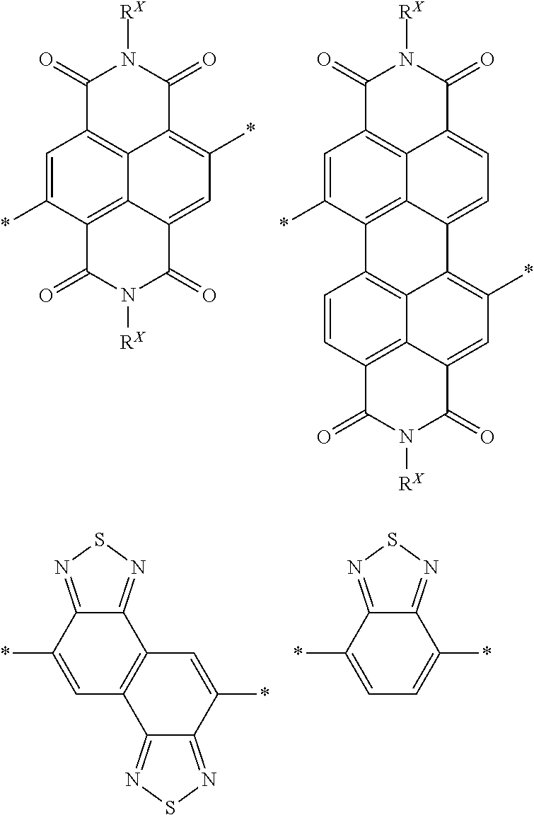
C1=C(*)C2=C3C4=C1C(=O)N([RX])C(=O)C4=C(*)C=C3C(=O)N([RX])C2=O.C1=C(*)C2=C3C4=C1C(=O)N([RX])C(=O)C4=CC=C3C1=C(*)C=C3C4=C(C=CC2=C14)C(=O)N([RX])C3=O.C1(*)=CC2=C(C3=NSN=C13)C=C(*)C1=NSN=C21.C1(*)=CC=C(*)C2=NSN=C12
